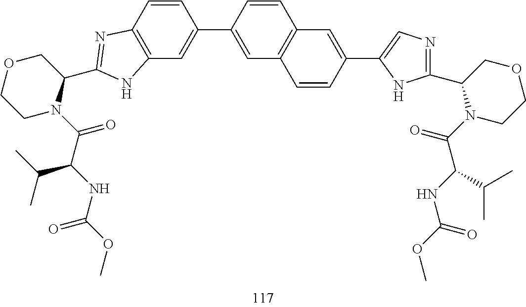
C1=C(C2=CC3=C(C=C2)N=C(C2COCCN2C(=O)C(NC(OC)=O)C(C)C)N3)C=CC2=C1C=CC(C1=CN=C(C3N(C(=O)C(NC(OC)=O)C(C)C)CCOC3)N1)=C2
